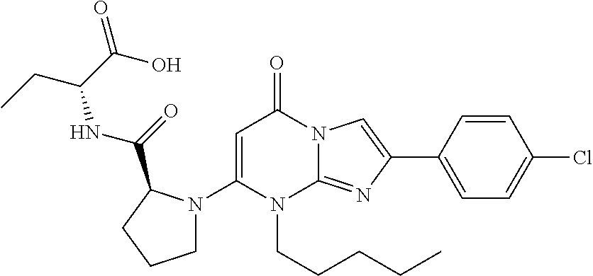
C1(N2CCCC2C(=O)NC(CC)C(O)=O)=CC(=O)N2C(=NC(C3=CC=C(Cl)C=C3)=C2)N1CCCCC
